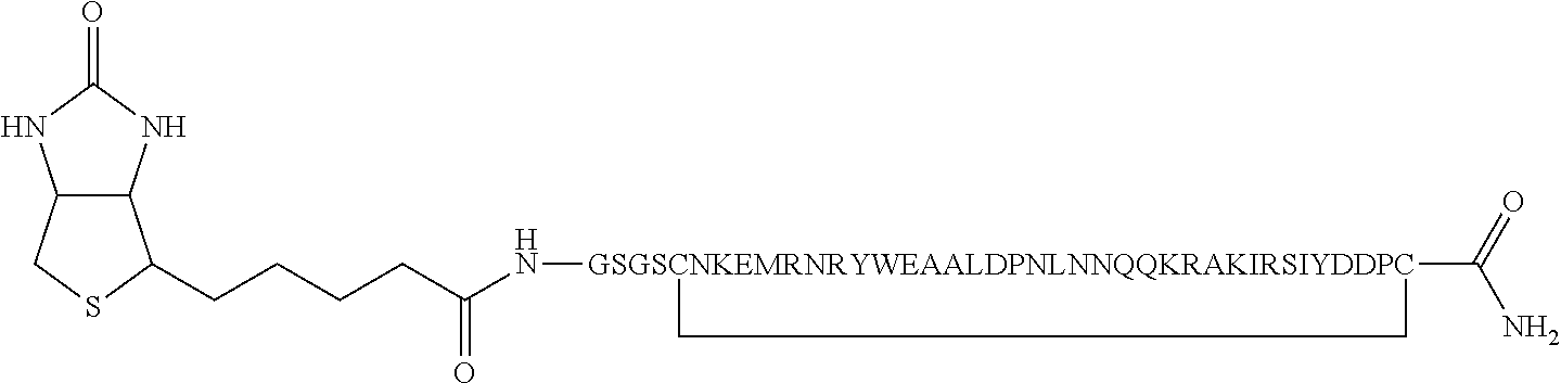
C12C(NC(=O)N1)C(CCCCC(N[GSGSCNKEMRNRYWEAALDPNLNNQQKRAKIRSIYDDPC]1(C(N)=O)CC1)=O)SC2
